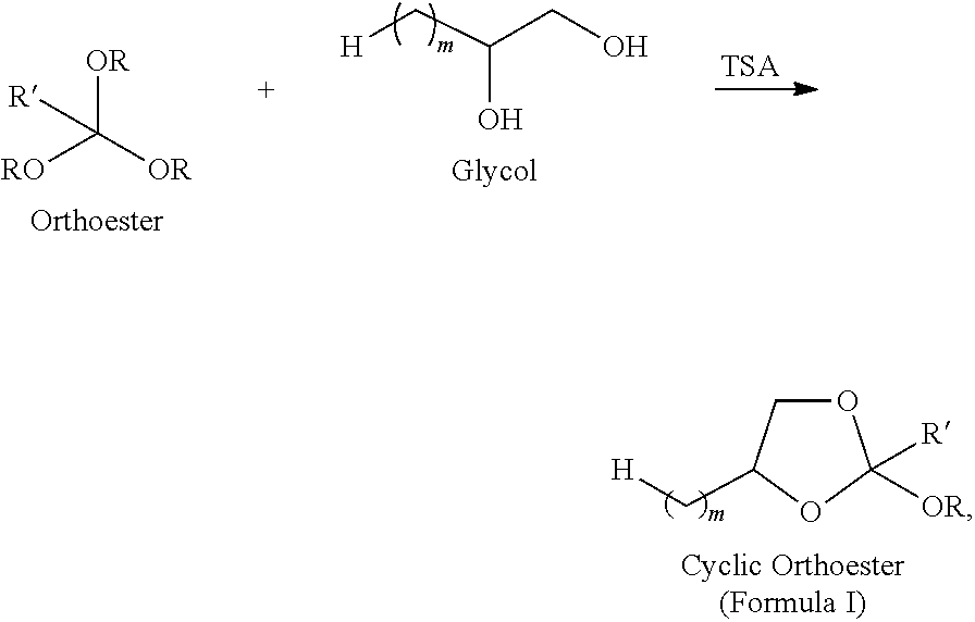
O1CC(C[H])OC1([OR])[R].[OR]C([OR])([RO])[R].C(O)(C[H])CO.[TSA]
